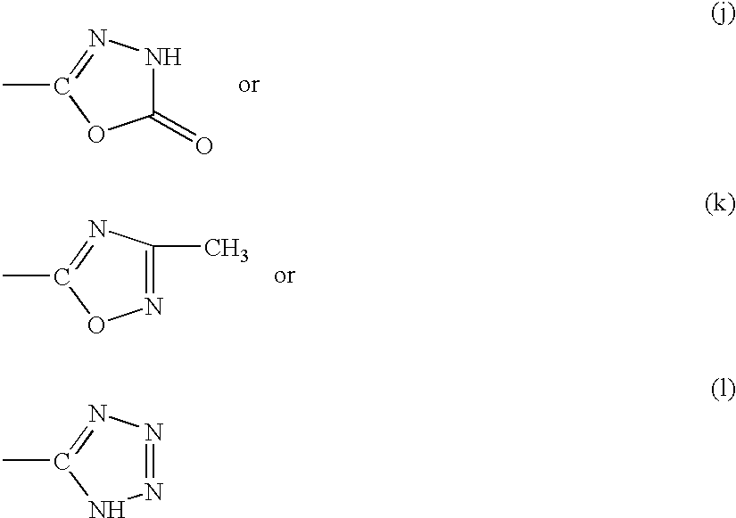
N1=NN=C(C)N1.C1(=O)NN=C(C)O1.N1=C(C)N=C(C)O1
